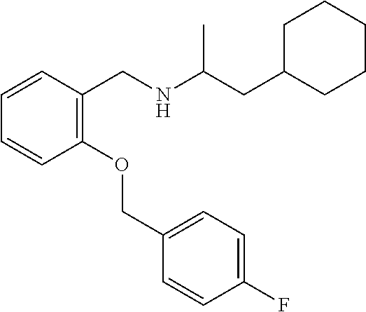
C1=CC(CNC(CC2CCCCC2)C)=C(OCC2=CC=C(F)C=C2)C=C1
